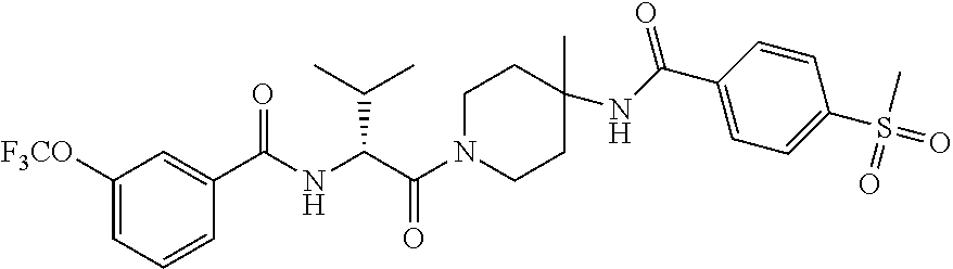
C1([F3CO])=CC=CC(C(NC(C(N2CCC(C)(NC(C3=CC=C(S(=O)(C)=O)C=C3)=O)CC2)=O)C(C)C)=O)=C1
